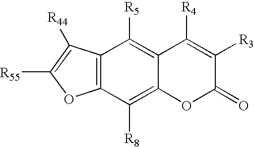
C12=C(C([R44])=C([R55])O1)C([R5])=C1C(=C2[R8])OC(=O)C([R3])=C1[R4]
